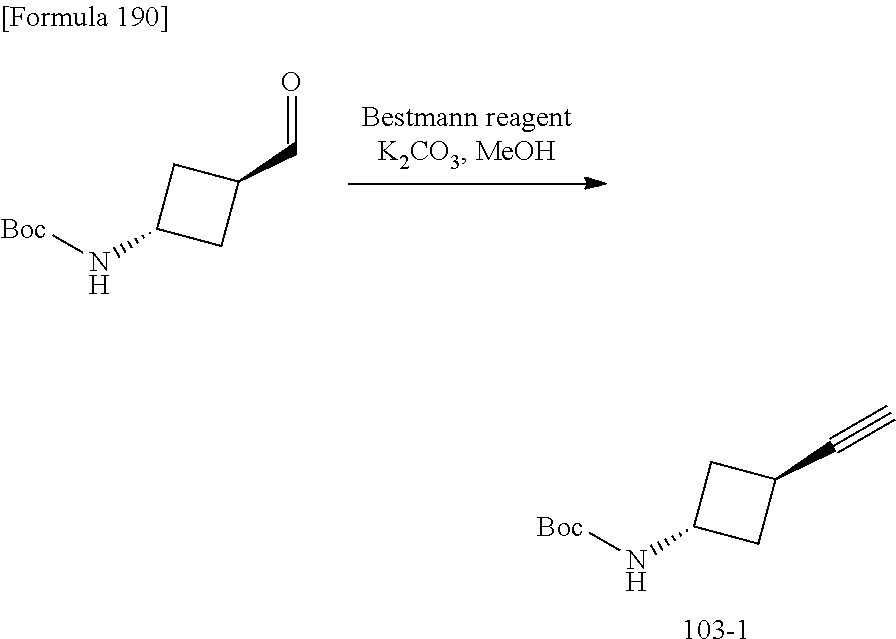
C1(C#C)CC(N[Boc])C1.[103-1].C1(C=O)CC(N[Boc])C1
